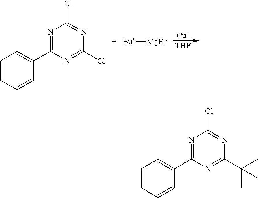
[CuI].[THF].N1=C(C2=CC=CC=C2)N=C(Cl)N=C1Cl.[But][MgBr].N1=C(C2=CC=CC=C2)N=C(C(C)(C)C)N=C1Cl
